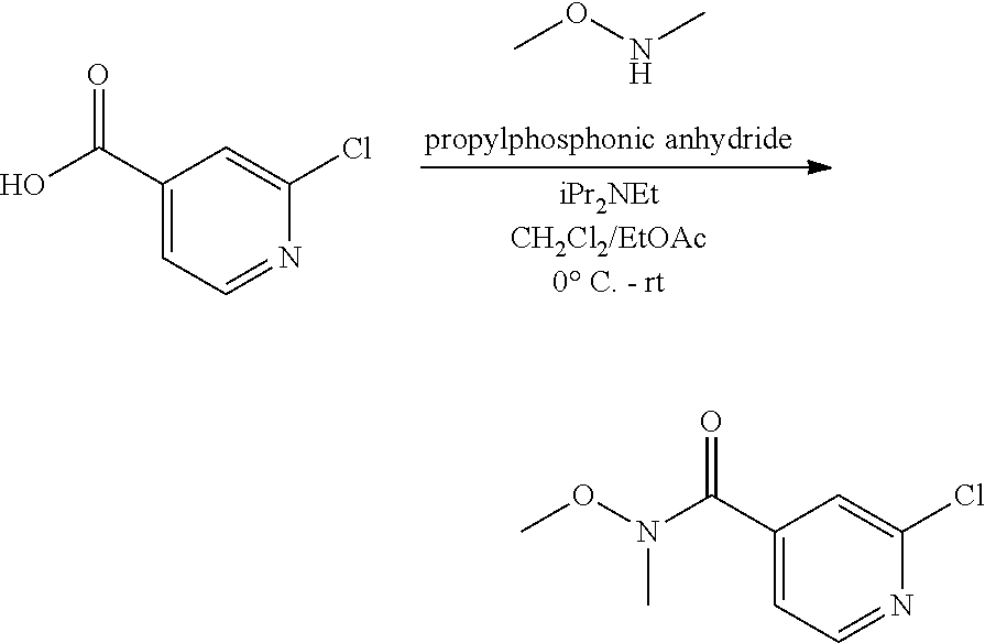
C1(C(N(OC)C)=O)=CC=NC(Cl)=C1.C1(C(O)=O)=CC=NC(Cl)=C1.O(C)NC
